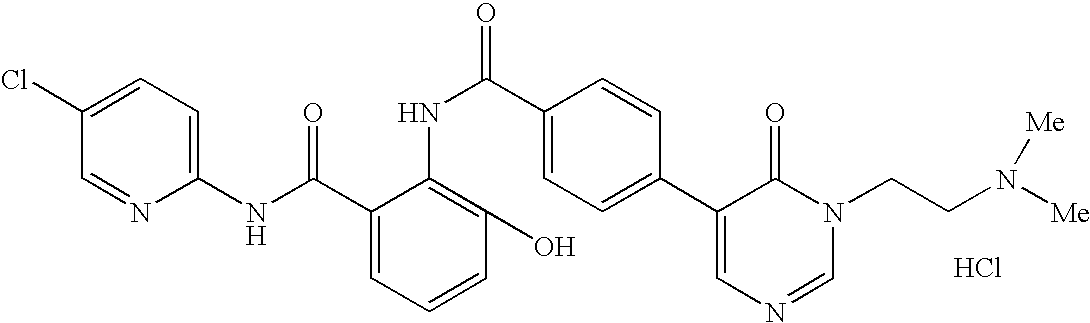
C1(NC(C2=CC=CC(O)=C2NC(C2=CC=C(C3=CN=CN(CCN([Me])[Me])C3=O)C=C2)=O)=O)=CC=C(Cl)C=N1.Cl
